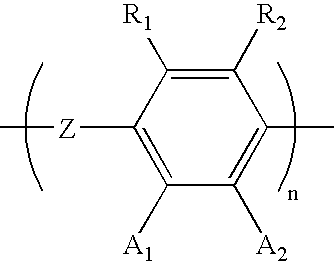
C1([R2])=C([R1])C([Z]C)=C([A1])C([A2])=C1C
